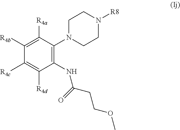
C1(NC(CCOC)=O)=C(N2CCN([R8])CC2)C([R4a])=C([R4b])C([R4c])=C1[R4d]
